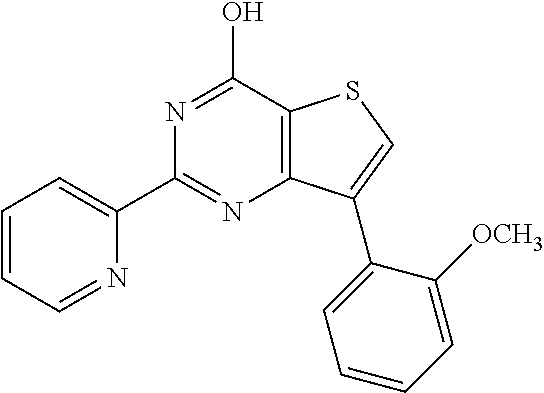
C1(C2=NC3=C(C(O)=N2)SC=C3C2=CC=CC=C2[OCH3])=CC=CC=N1
